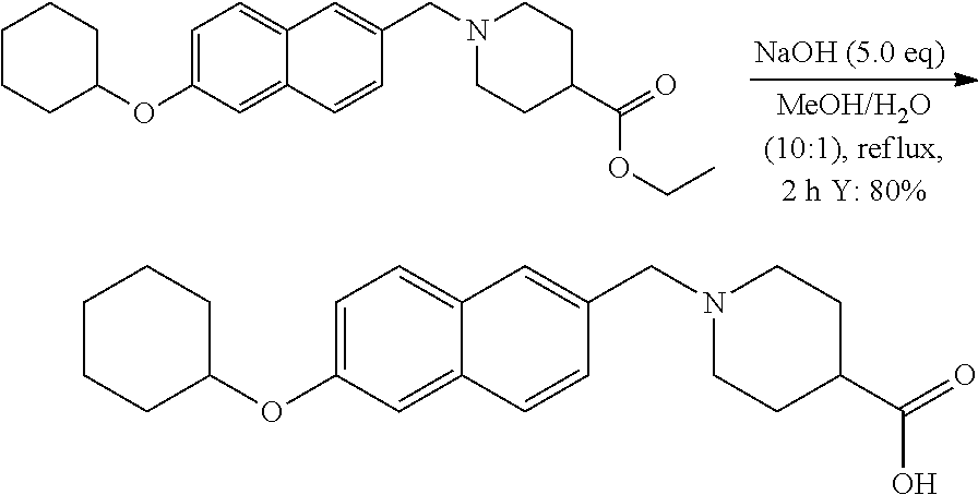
C1CCC(OC2=CC=C3C(=C2)C=CC(CN2CCC(C(=O)OCC)CC2)=C3)CC1.C1CCC(OC2=CC=C3C(=C2)C=CC(CN2CCC(C(=O)O)CC2)=C3)CC1
